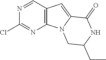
N1=CC2=C(N=C1Cl)N1C(=C2)C(=O)NC(CC)C1
